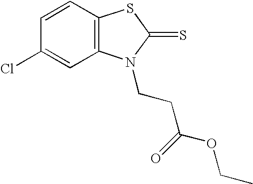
C12=C(C=CC(Cl)=C1)SC(=S)N2CCC(OCC)=O
